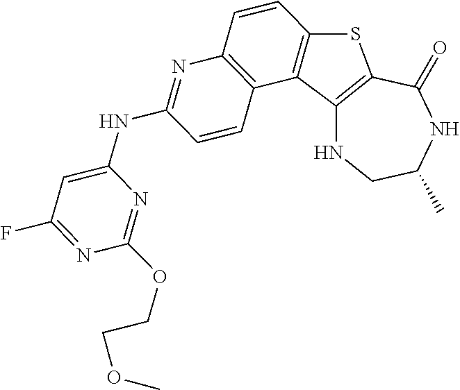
C12=C(C(=O)NC(C)CN1)SC1=C2C2=C(C=C1)N=C(NC1=CC(F)=NC(OCCOC)=N1)C=C2
